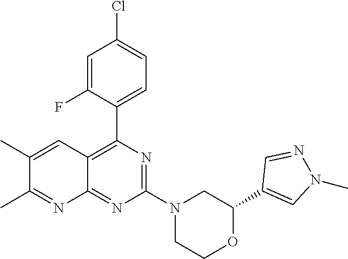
C1(C2=CN(C)N=C2)OCCN(C2=NC(C3=CC=C(Cl)C=C3F)=C3C(=N2)N=C(C)C(C)=C3)C1
